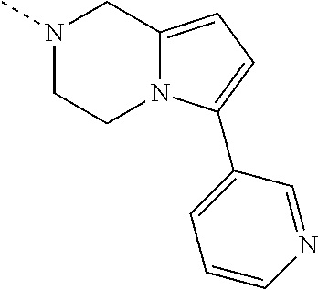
N1(C)CCN2C(=CC=C2C2=CC=CN=C2)C1
